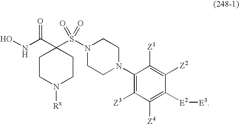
ONC(=O)C1(S(N2CCN(C3=C([Z3])C([Z4])=C([E2][E3])C([Z2])=C3[Z1])CC2)(=O)=O)CCN([Rx])CC1
